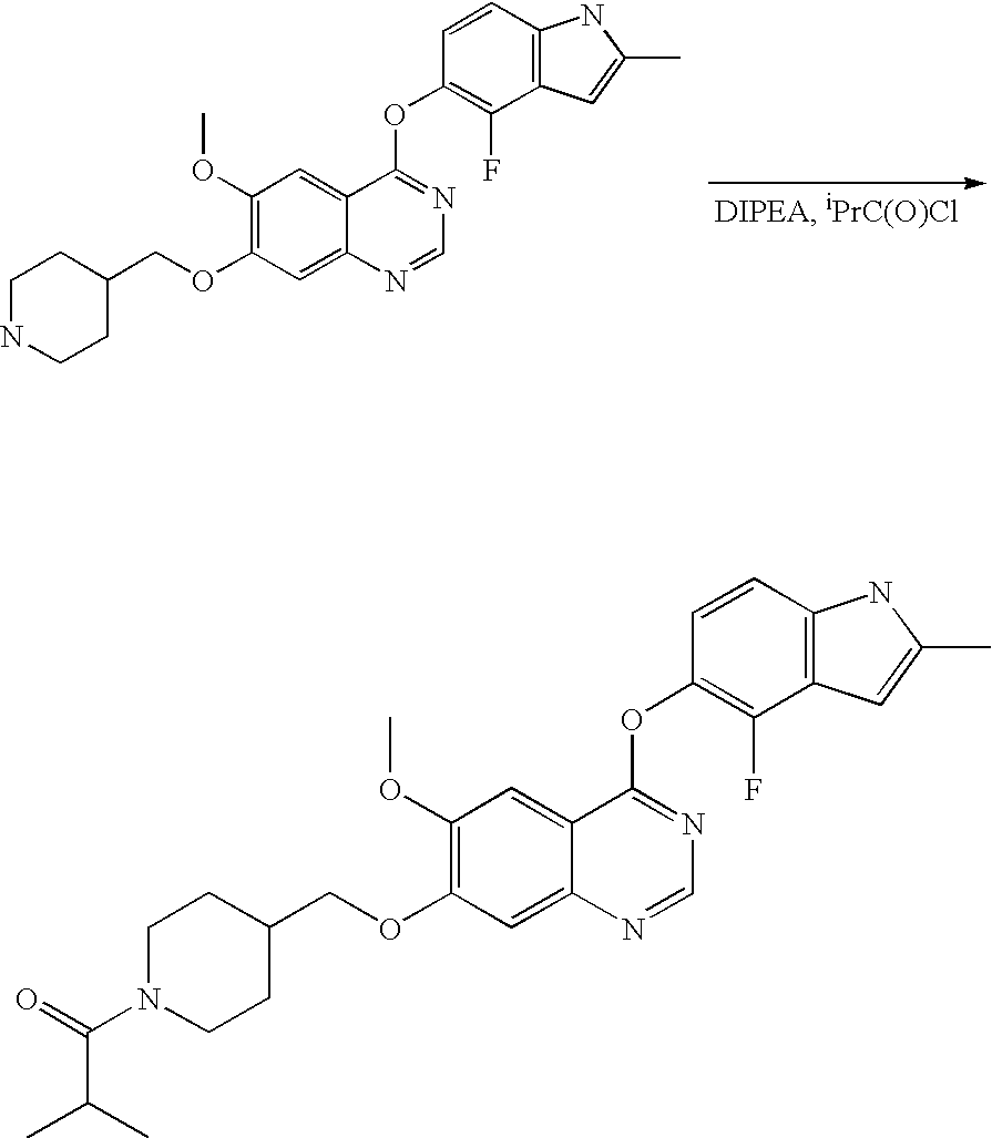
C1(OC)=C(OCC2CCNCC2)C=C2C(=C1)C(OC1=C(F)C3=C(C=C1)NC(C)=C3)=NC=N2.C1(OC)=C(OCC2CCN(C(=O)C(C)C)CC2)C=C2C(=C1)C(OC1=C(F)C3=C(C=C1)NC(C)=C3)=NC=N2
